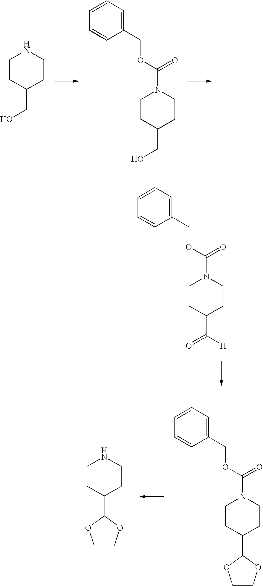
C1COC(C2CCNCC2)O1.C1COC(C2CCN(C(OCC3=CC=CC=C3)=O)CC2)O1.C(=O)(C1CCN(C(OCC2=CC=CC=C2)=O)CC1)[H].C1CC(CO)CCN1.C(O)C1CCN(C(OCC2=CC=CC=C2)=O)CC1
